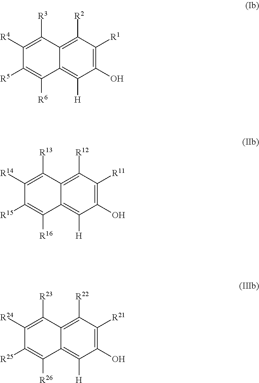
C1(O)=C([R1])C([R2])=C2C(=C1[H])C([R6])=C([R5])C([R4])=C2[R3].C1(O)=C([R11])C([R12])=C2C(=C1[H])C([R16])=C([R15])C([R14])=C2[R13].C1(O)=C([R21])C([R22])=C2C(=C1[H])C([R26])=C([R25])C([R24])=C2[R23]
